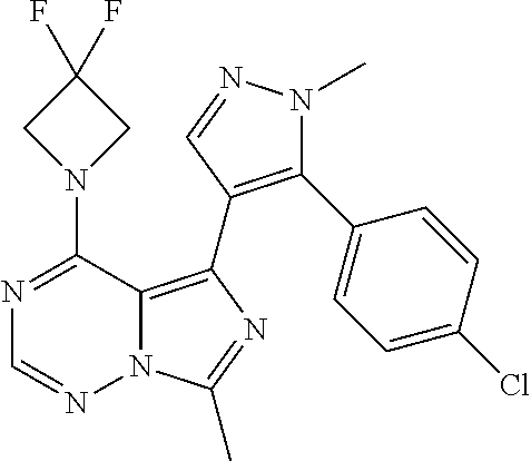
N12C(=C(C3=C(C4=CC=C(Cl)C=C4)N(C)N=C3)N=C1C)C(N1CC(F)(F)C1)=NC=N2
